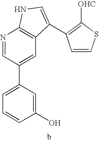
C1(O)=CC(C2=CC3=C(N=C2)NC=C3C2=C([OHC])SC=C2)=CC=C1
